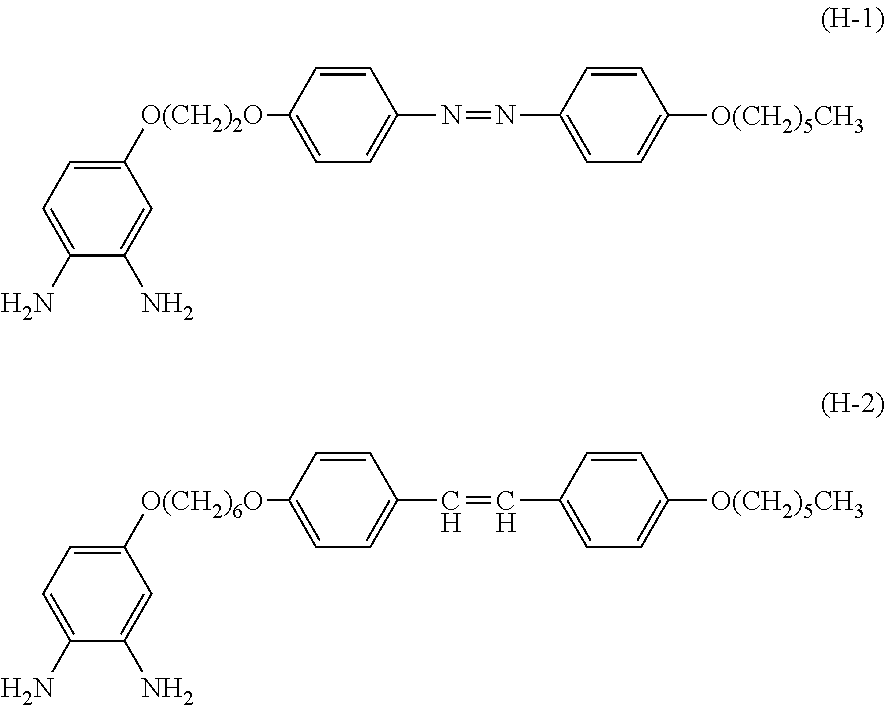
C1=C(N)C(N)=CC([O(CH2)2O]C2=CC=C(N=NC3=CC=C([O(CH2)5CH3])C=C3)C=C2)=C1.C1=C(N)C(N)=CC([O(CH2)6O]C2=CC=C(C=CC3=CC=C([O(CH2)5CH3])C=C3)C=C2)=C1
